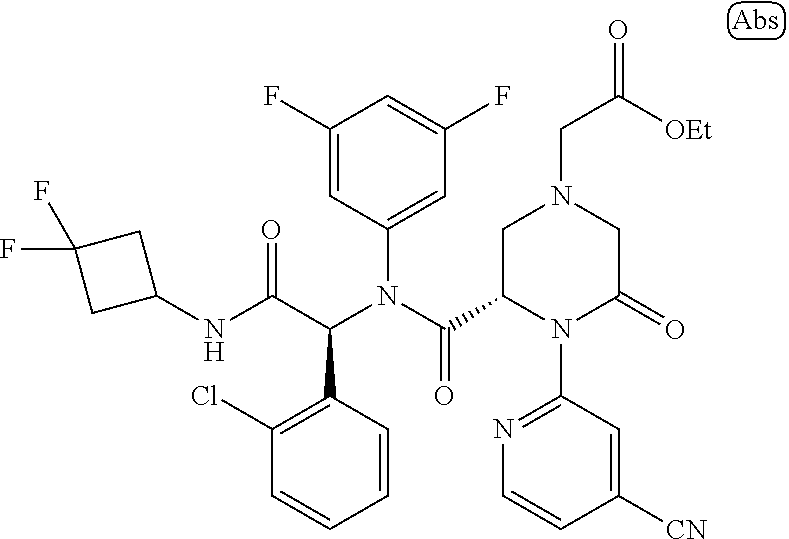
C1=CC(C(C(NC2CC(F)(F)C2)=O)N(C(=O)C2N(C3=NC=CC([CN])=C3)C(=O)CN(CC(=O)[OEt])C2)C2=CC(F)=CC(F)=C2)=C(Cl)C=C1
